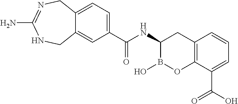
C12=C(C(C(O)=O)=CC=C1)OB(O)C(NC(=O)C1=CC=C3C(=C1)CNC(N)=NC3)C2
